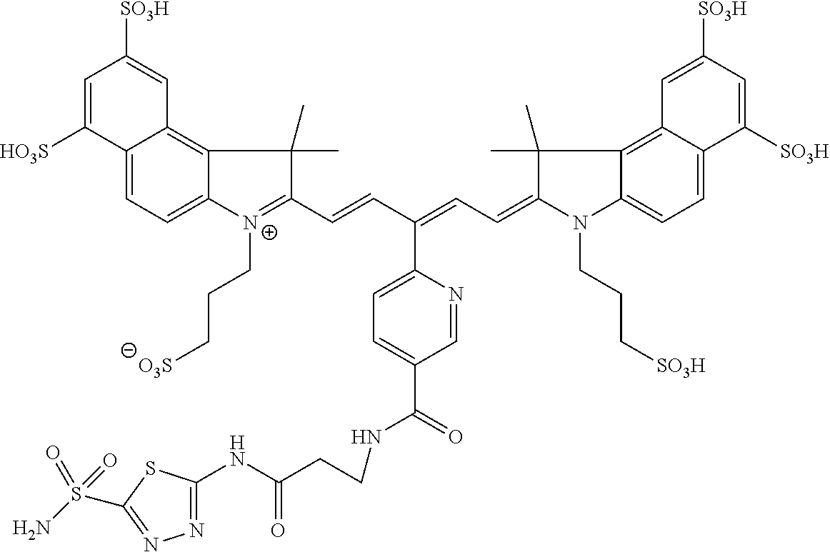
C12=CC=C3C(=C1C=C([SO3H])C=C2[HO3S])C(C)(C)C(C=CC(=CC=C1N(CCC[SO3H])C2=CC=C4C(=C2C1(C)C)C=C([SO3H])C=C4[SO3H])C1=CC=C(C(NCCC(NC2=NN=C(S(N)(=O)=O)S2)=O)=O)C=N1)=[N+]3CCC[O3S]
